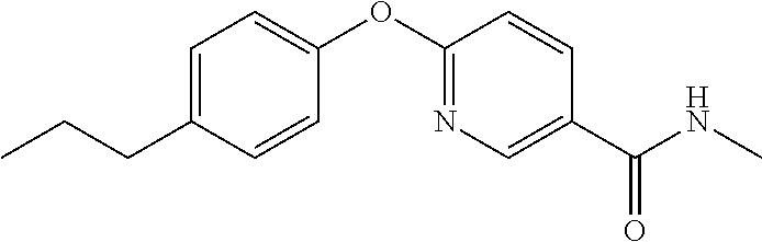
C1=C(CCC)C=CC(OC2=NC=C(C(NC)=O)C=C2)=C1
